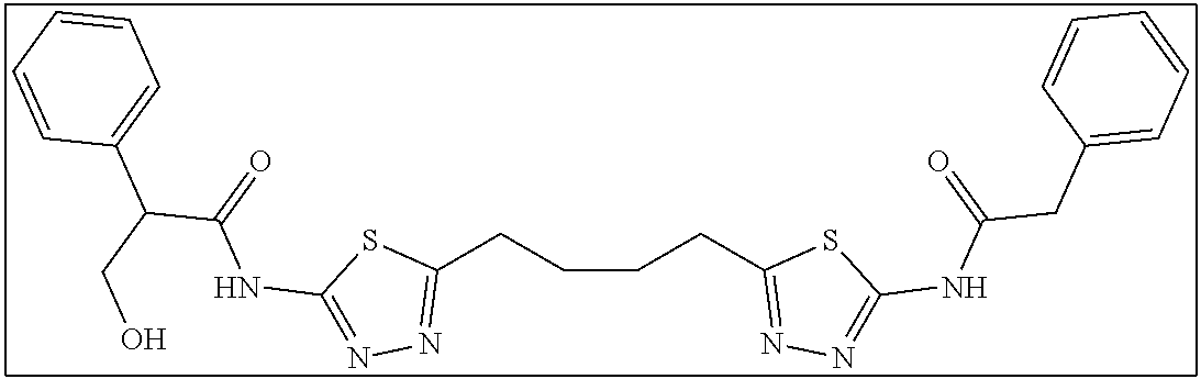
C1(CCCCC2=NN=C(NC(CC3=CC=CC=C3)=O)S2)=NN=C(NC(C(CO)C2=CC=CC=C2)=O)S1
